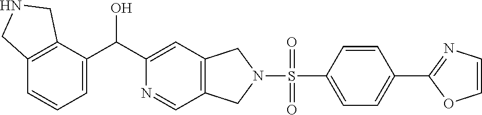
C12=C(C=CC=C1C(C1=CC3=C(C=N1)CN(S(=O)(C1=CC=C(C4=NC=CO4)C=C1)=O)C3)O)CNC2
